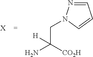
C1=NN(CC(N)([H])[CO2H])C=C1.[X]
